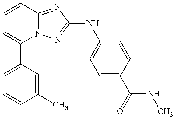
C1(C2=CC=CC(C)=C2)=CC=CC2=NC(NC3=CC=C(C(=O)NC)C=C3)=NN12
